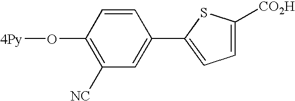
C1(O[4Py])=C([NC])C=C(C2=CC=C([CO2H])S2)C=C1
